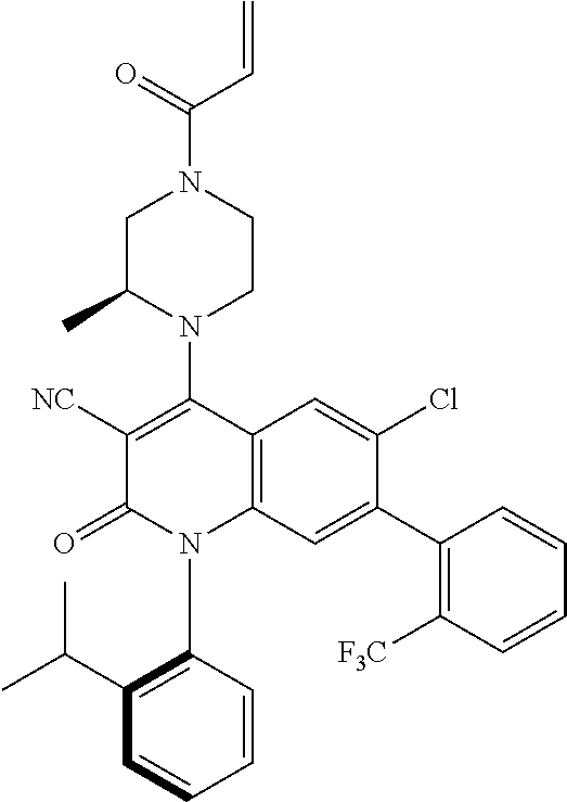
C1C(C)N(C2=C([NC])C(=O)N(C3=C(C(C)C)C=CC=C3)C3=C2C=C(Cl)C(C2=C([F3C])C=CC=C2)=C3)CCN1C(=O)C=C
